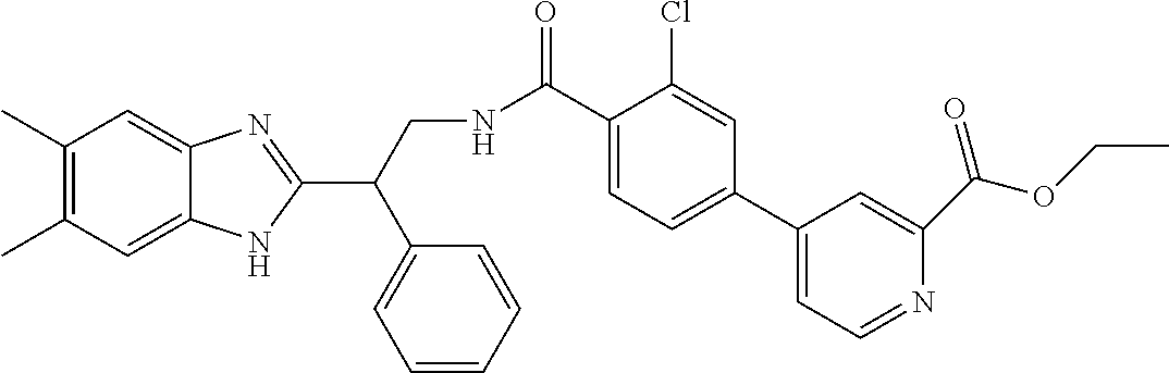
C1(C)=C(C)C=C2C(=C1)N=C(C(CNC(=O)C1=CC=C(C3=CC=NC(C(=O)OCC)=C3)C=C1Cl)C1=CC=CC=C1)N2
